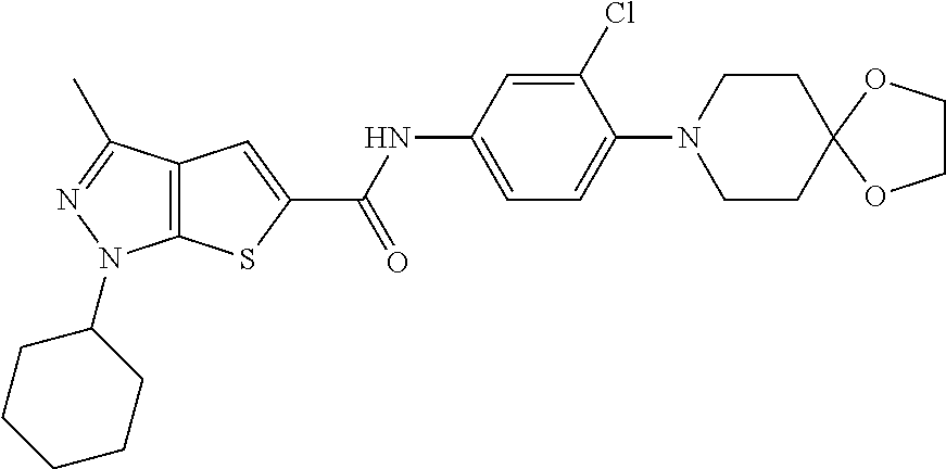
C1=C(NC(C2=CC3=C(S2)N(C2CCCCC2)N=C3C)=O)C=C(Cl)C(N2CCC3(CC2)OCCO3)=C1
